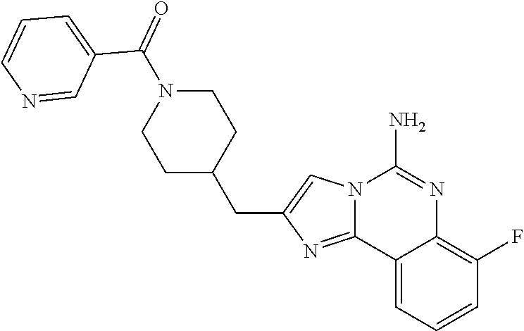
C12=CC=CC(F)=C1N=C(N)N1C2=NC(CC2CCN(C(C3=CC=CN=C3)=O)CC2)=C1
